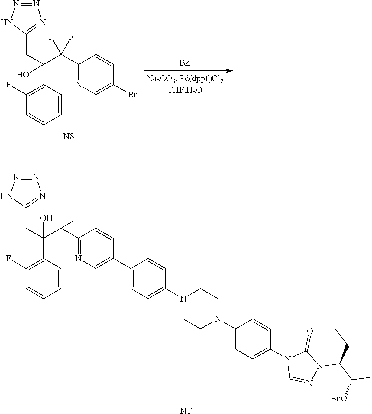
C(C(F)(C1=NC=C(C2=CC=C(N3CCN(C4=CC=C(N5C=NN(C(C([BnO])C)CC)C5=O)C=C4)CC3)C=C2)C=C1)F)(CC1=NN=NN1)(C1=C(F)C=CC=C1)O.[NT].C(C(F)(C1=NC=C(Br)C=C1)F)(CC1=NN=NN1)(C1=C(F)C=CC=C1)O.[NS]
